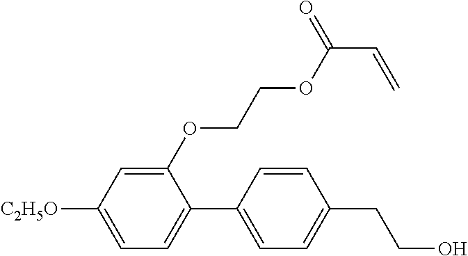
C1(OCCOC(=O)C=C)=CC([C2H5O])=CC=C1C1=CC=C(CCO)C=C1
